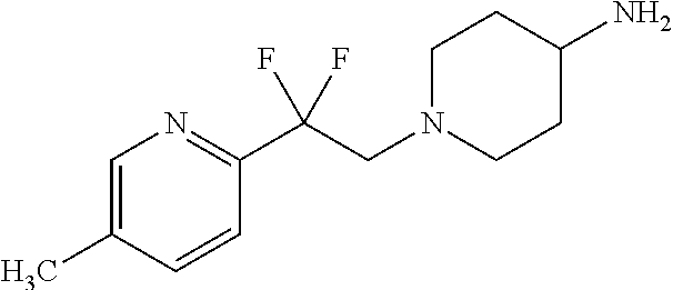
NC1CCN(CC(C2=NC=C(C)C=C2)(F)F)CC1
